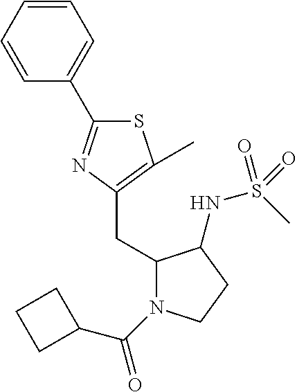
C1(CC2=C(C)SC(C3=CC=CC=C3)=N2)N(C(=O)C2CCC2)CCC1NS(C)(=O)=O
